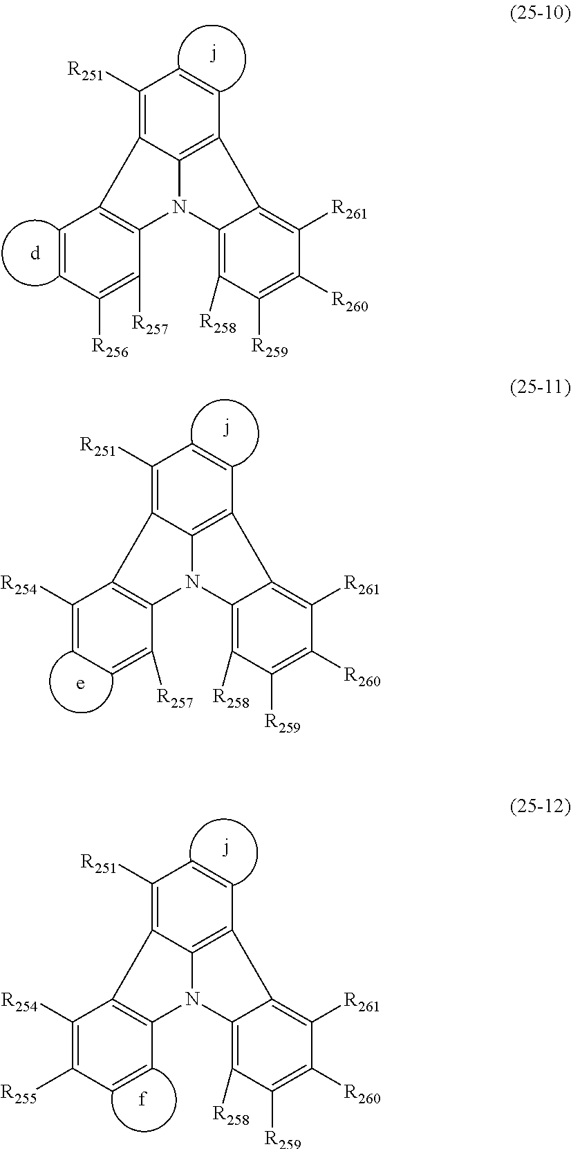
C1=CC([R256])=C([R257])C2=C1C1=C([R251])C=CC3=C1N2C1=C([R258])C([R259])=C([R260])C([R261])=C31.C1([R254])=CC=C([R257])C2=C1C1=C([R251])C=CC3=C1N2C1=C([R258])C([R259])=C([R260])C([R261])=C31.C1([R254])=C([R255])C=CC2=C1C1=C([R251])C=CC3=C1N2C1=C([R258])C([R259])=C([R260])C([R261])=C31
